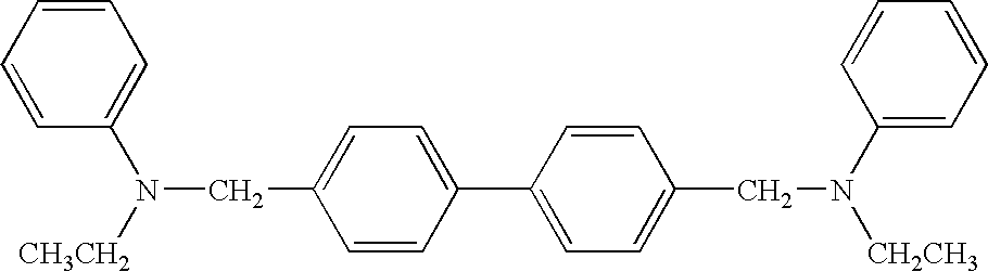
C1=CC=CC(N([CH3CH2])CC2=CC=C(C3=CC=C(CN([CH2CH3])C4=CC=CC=C4)C=C3)C=C2)=C1
